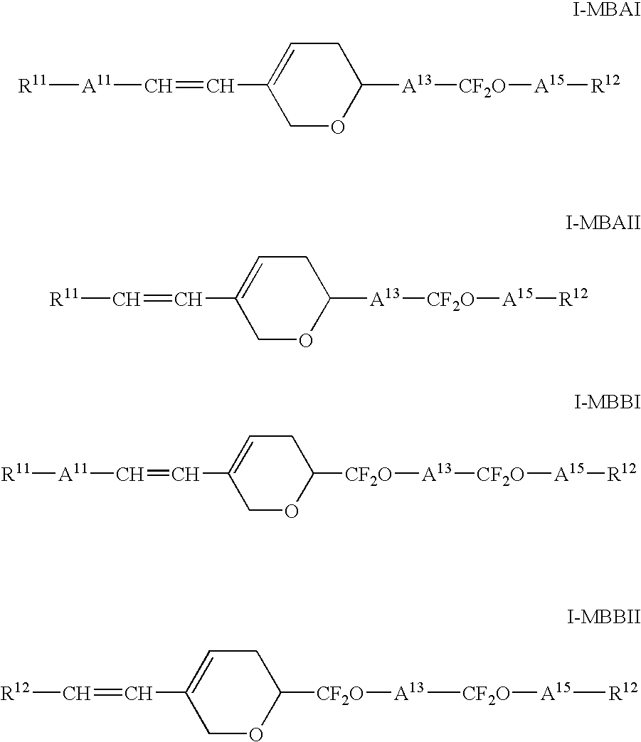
C1OC([A13][CF2O][A15][R12])CC=C1C=C[A11][R11].C1OC([A13][CF2O][A15][R12])CC=C1C=C[R11].C1OC([CF2O][A13][CF2O][A15][R12])CC=C1C=C[A11][R11].C1OC([CF2O][A13][CF2O][A15][R12])CC=C1C=C[R12]
